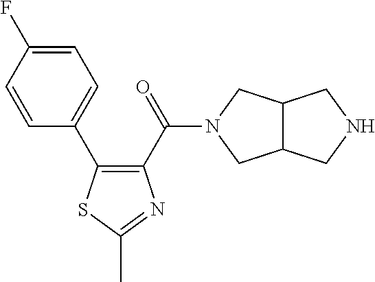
C1(C(=O)N2CC3C(C2)CNC3)=C(C2=CC=C(F)C=C2)SC(C)=N1
